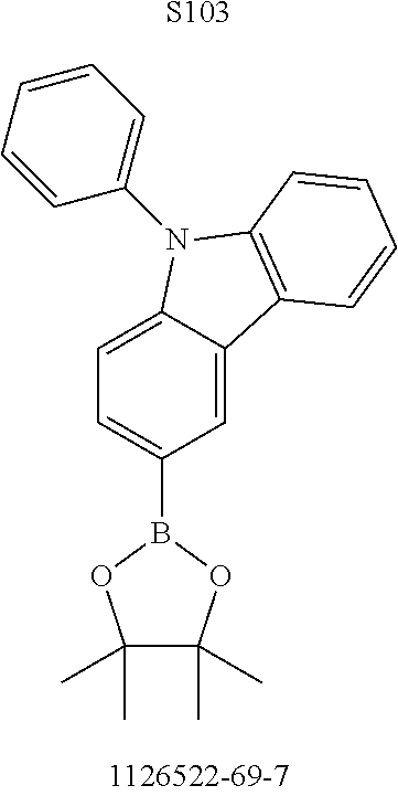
[S103].C1(C)(C)C(C)(C)OB(C2=CC=C3C(=C2)C2=C(N3C3=CC=CC=C3)C=CC=C2)O1
